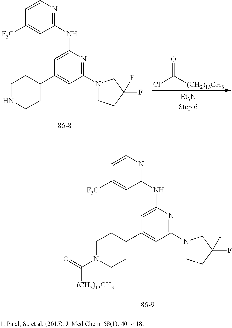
C1NCCC(C2=CC(N3CCC(F)(F)C3)=NC(NC3=NC=CC([F3C])=C3)=C2)C1.ClC([(CH2)13CH3])=O.C1N(C(=O)[(CH2)13CH3])CCC(C2=CC(N3CCC(F)(F)C3)=NC(NC3=NC=CC([F3C])=C3)=C2)C1
